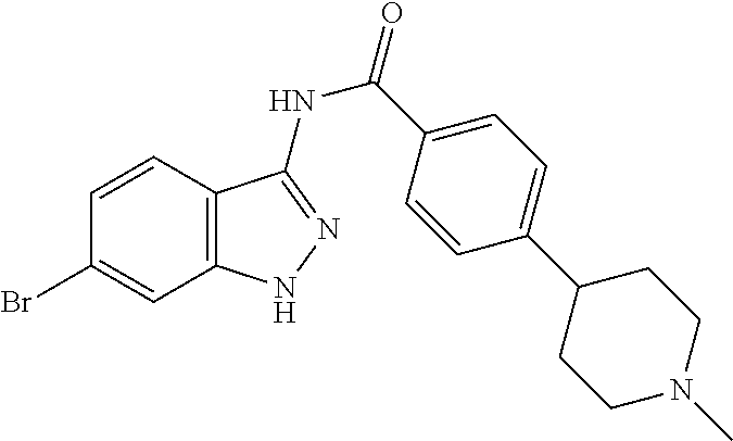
BrC1=CC2=C(C=C1)C(NC(C1=CC=C(C3CCN(C)CC3)C=C1)=O)=NN2
